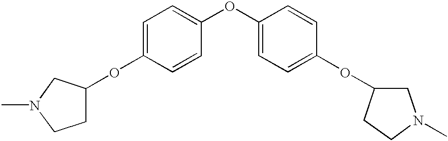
C1=C(OC2CCN(C)C2)C=CC(OC2=CC=C(OC3CN(C)CC3)C=C2)=C1
